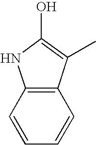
C12=C(C(C)=C(O)N1)C=CC=C2
